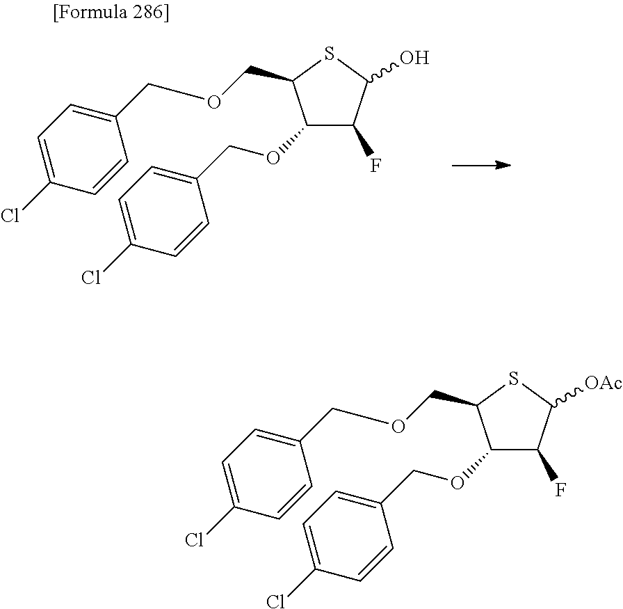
C1(OCC2=CC=C(Cl)C=C2)C(F)C([OAc])SC1COCC1=CC=C(Cl)C=C1.C1(OCC2=CC=C(Cl)C=C2)C(F)C(O)SC1COCC1=CC=C(Cl)C=C1
